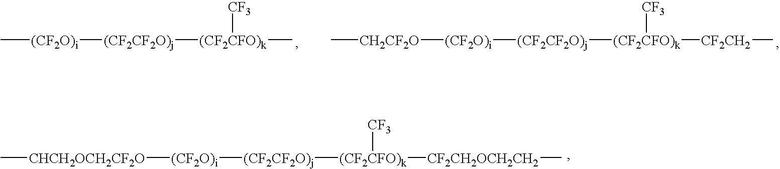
C[(CF2O)i][(CF2CF2O)j][(CF2CFO)k]([CF3])C.C[CH2CF2O][(CF2O)i][(CF2CF2O)j][(CF2CFO)k]([CF2CH2]C)[CF3].C[CHCH2OCH2CF2O][(CF2O)i][(CF2CF2O)j][(CF2CFO)k]([CF2CH2OCH2CH2]C)[CF3]
